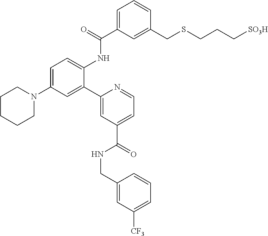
C1CCCN(C2=CC=C(NC(C3=CC=CC(CSCCC[SO3H])=C3)=O)C(C3=CC(C(=O)NCC4=CC([CF3])=CC=C4)=CC=N3)=C2)C1
